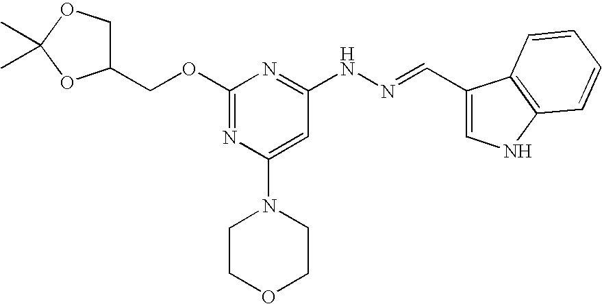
C1(COC2=NC(N3CCOCC3)=CC(NN=CC3=CNC4=C3C=CC=C4)=N2)COC(C)(C)O1
